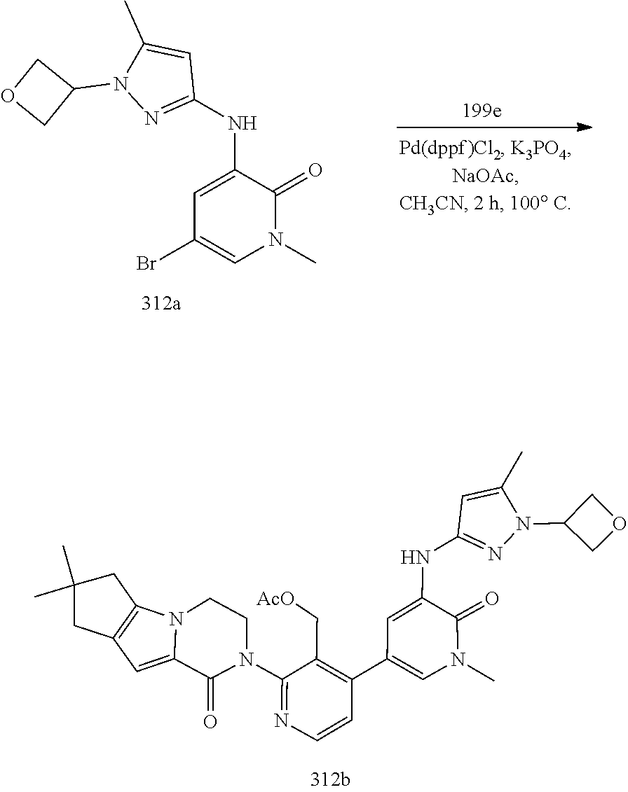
C1=C2N(C3=C1CC(C)(C)C3)CCN(C1=NC=CC(C3=CN(C)C(=O)C(NC4=NN(C5COC5)C(C)=C4)=C3)=C1C[AcO])C2=O.C1(N2N=C(NC3=CC(Br)=CN(C)C3=O)C=C2C)COC1
